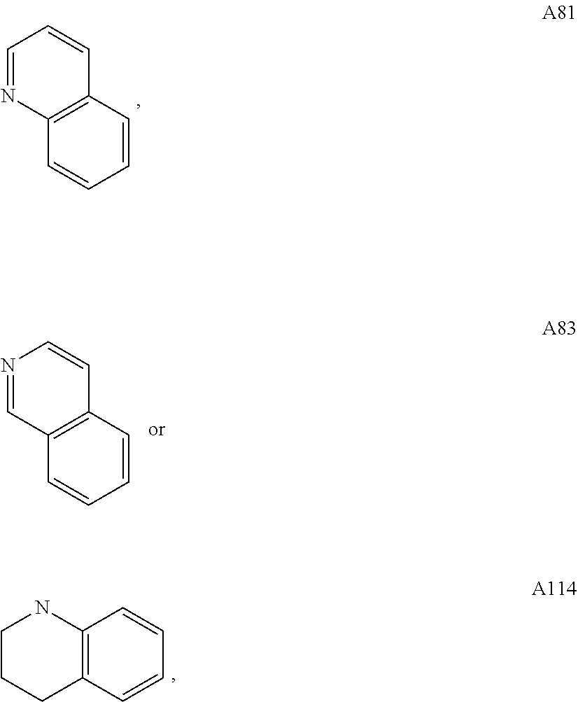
C12=C(C=CC=C1)C=CC=N2.C12=C(C=CC=C1)C=CN=C2.C1CCC2=C(N1)C=CC=C2
